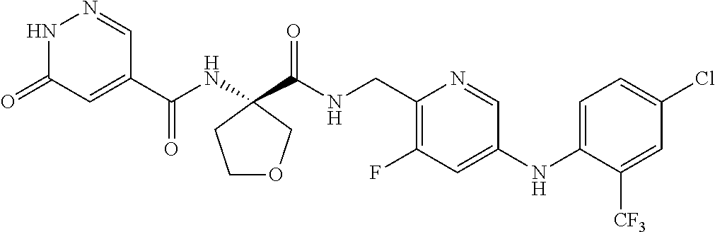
N1C(=O)C=C(C(=O)NC2(C(=O)NCC3=C(F)C=C(NC4=CC=C(Cl)C=C4[CF3])C=N3)CCOC2)C=N1
